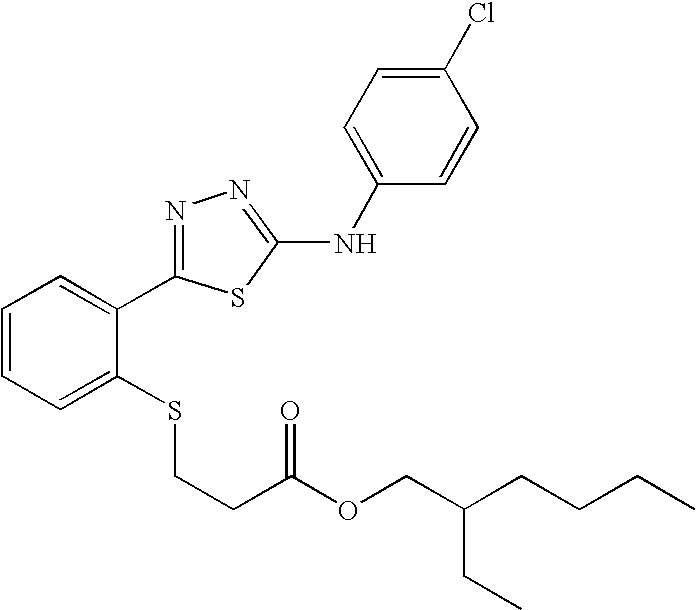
C1(Cl)=CC=C(NC2=NN=C(C3=CC=CC=C3SCCC(=O)OCC(CC)CCCC)S2)C=C1
